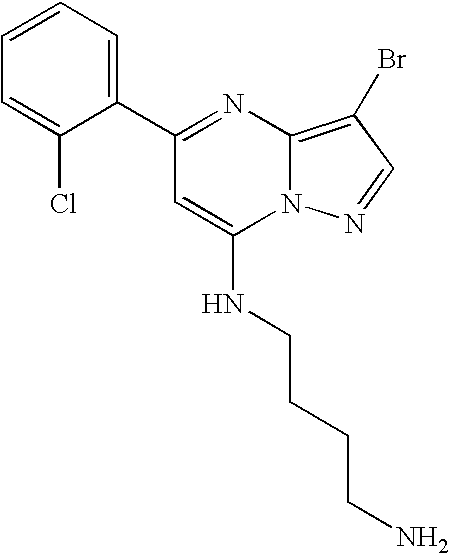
C1(C2=CC=CC=C2Cl)=NC2=C(Br)C=NN2C(NCCCCN)=C1
